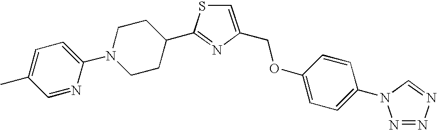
C1=C(COC2=CC=C(N3N=NN=C3)C=C2)N=C(C2CCN(C3=CC=C(C)C=N3)CC2)S1
